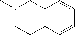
N1(C)CCC2=C(C1)C=CC=C2
